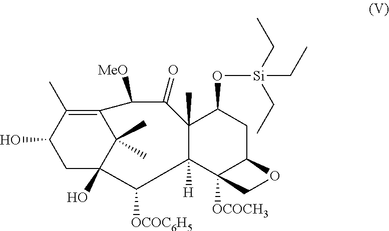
C1C2(O)C(C)(C)C(=C(C)C1O)C([MeO])C(=O)C1(C)C([H])(C3([OCOCH3])C(CC1O[Si](CC)(CC)CC)OC3)C2[OCOC6H5]
